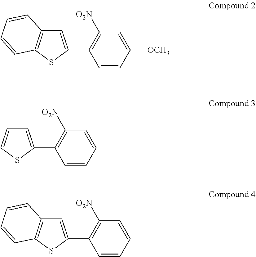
C1=C(C2=C([O2N])C=C([OCH3])C=C2)SC2=C1C=CC=C2.C1=C(C2=C([O2N])C=CC=C2)SC=C1.C1=C(C2=C([O2N])C=CC=C2)SC2=C1C=CC=C2
